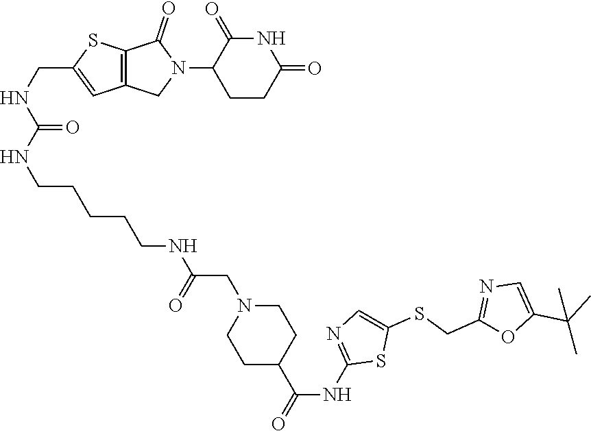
C1CC(=O)NC(=O)C1N1C(=O)C2=C(C1)C=C(CNC(NCCCCCNC(CN1CCC(C(NC3=NC=C(SCC4=NC=C(C(C)(C)C)O4)S3)=O)CC1)=O)=O)S2
